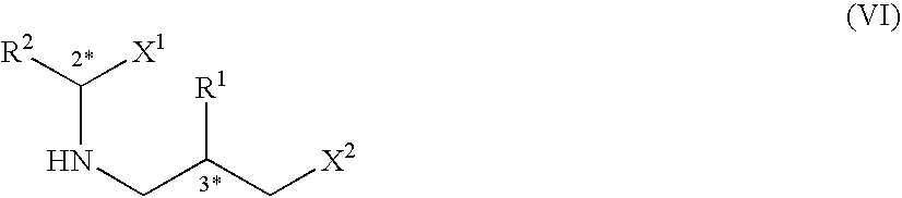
[R2]C(NCC(C[X2])[R1])[X1]
